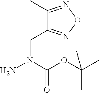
C1(C)=NON=C1CN(N)C(OC(C)(C)C)=O
